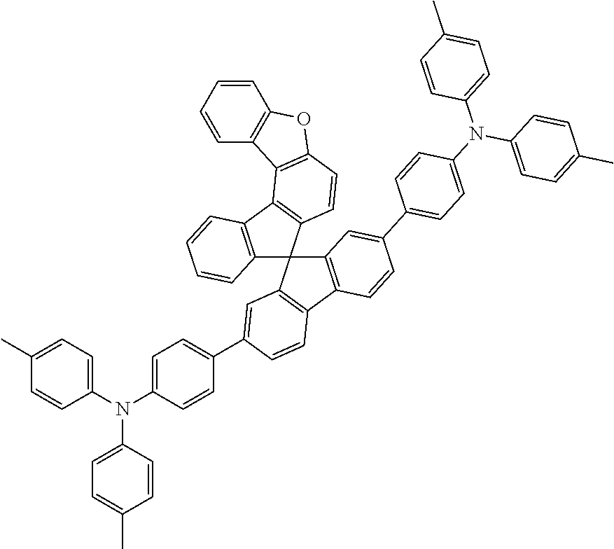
C12=C(C3=C(C14C1=C(C5=C4C=C(C4=CC=C(N(C6=CC=C(C)C=C6)C6=CC=C(C)C=C6)C=C4)C=C5)C=CC(C4=CC=C(N(C5=CC=C(C)C=C5)C5=CC=C(C)C=C5)C=C4)=C1)C=CC1=C3C3=C(O1)C=CC=C3)C=CC=C2
